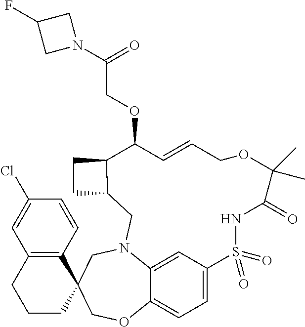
C1=C2C3=CC=C1S(=O)(=O)NC(=O)C(C)(C)OCC=CC(OCC(=O)N1CC(F)C1)C1C(CN2CC2(CO3)C3=C(CCC2)C=C(Cl)C=C3)CC1
